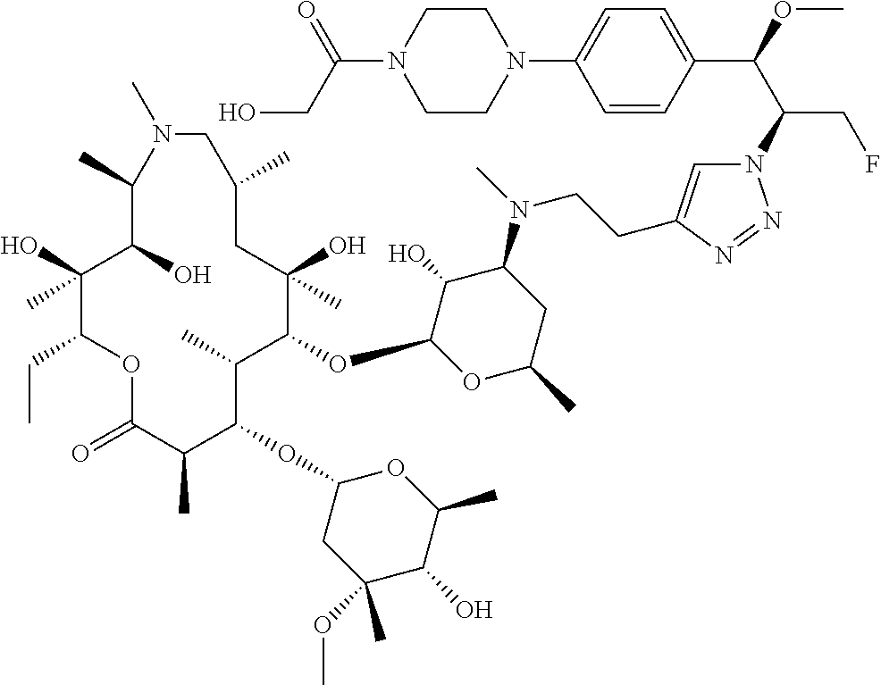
C1(O)(C)C(CC)OC(=O)C(C)C(OC2CC(OC)(C)C(O)C(C)O2)C(C)C(OC2OC(C)CC(N(C)CCC3=CN(C(C(OC)C4=CC=C(N5CCN(C(=O)CO)CC5)C=C4)CF)N=N3)C2O)C(O)(C)CC(C)CN(C)C(C)C1O
